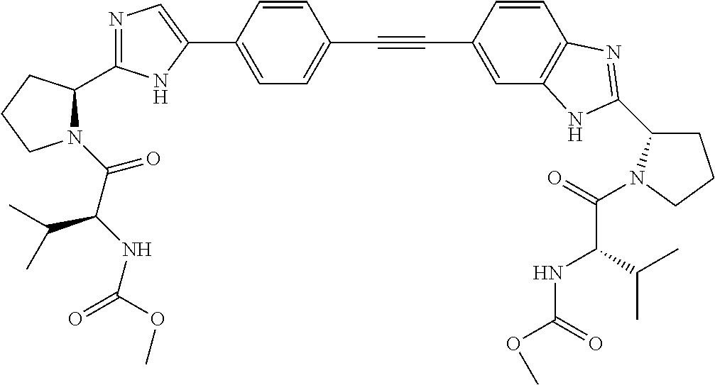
C1=C(C2=CN=C(C3N(C(C(NC(=O)OC)C(C)C)=O)CCC3)N2)C=CC(C#CC2=CC3=C(C=C2)N=C(C2CCCN2C(=O)C(NC(=O)OC)C(C)C)N3)=C1
